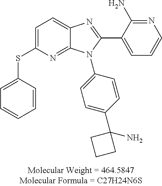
C1=C(SC2=CC=CC=C2)N=C2C(=C1)N=C(C1=CC=CN=C1N)N2C1=CC=C(C2(N)CCC2)C=C1
